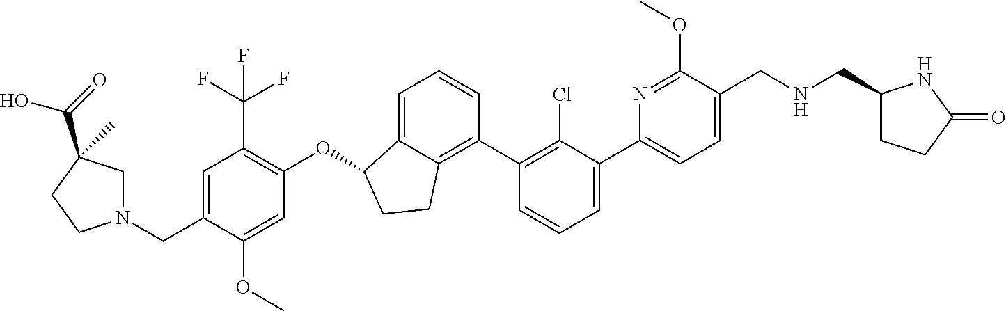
C(C1=CC(C(F)(F)F)=C(OC2C3=CC=CC(C4=C(Cl)C(C5=CC=C(CNCC6CCC(=O)N6)C(OC)=N5)=CC=C4)=C3CC2)C=C1OC)N1CC(C(=O)O)(C)CC1
